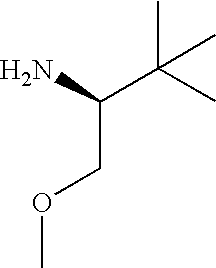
COCC(C(C)(C)C)N
